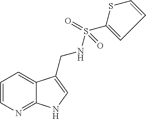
C1=CN=C2C(=C1)C(CNS(=O)(C1=CC=CS1)=O)=CN2
